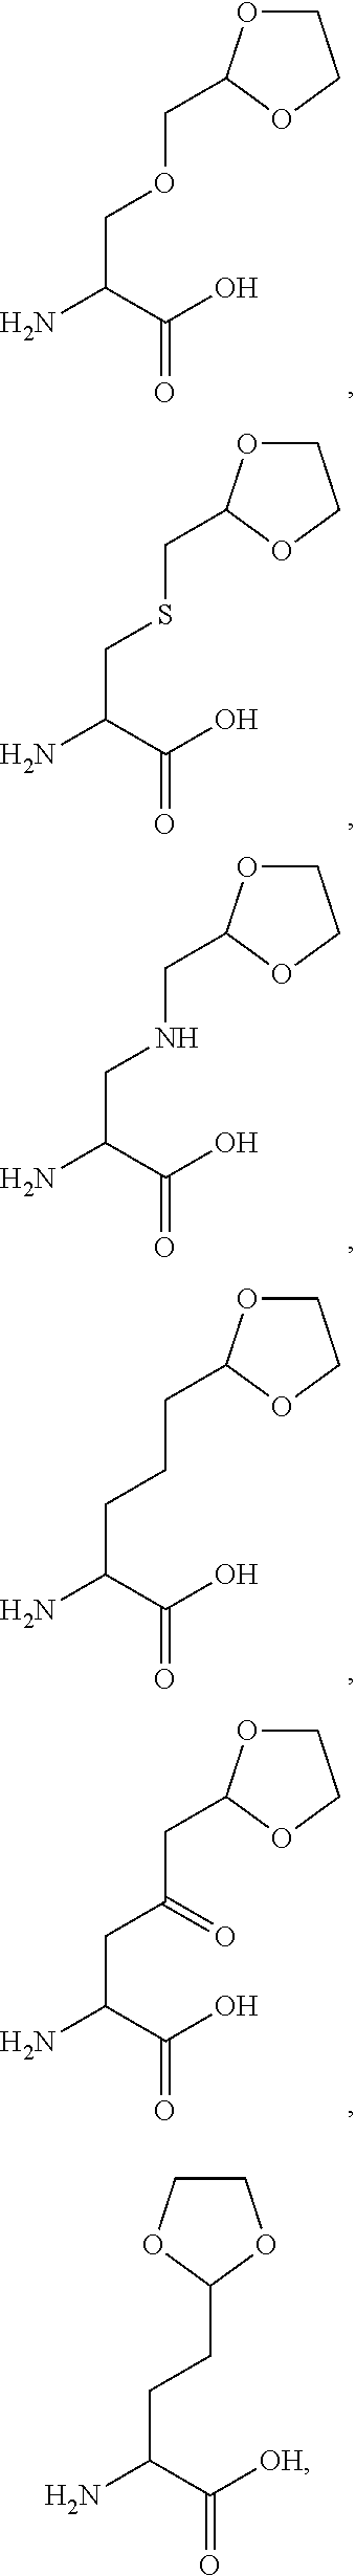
NC(C(O)=O)COCC1OCCO1.NC(C(O)=O)CSCC1OCCO1.NC(C(O)=O)CNCC1OCCO1.NC(C(O)=O)CCCC1OCCO1.NC(C(O)=O)CC(CC1OCCO1)=O.NC(C([OH])=O)CCC1OCCO1
